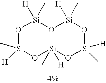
O1[Si](C)([H])O[Si](C)([H])O[Si]([H])(C)O[Si]([H])(C)O[Si]1([H])C
